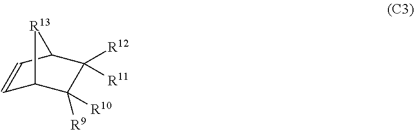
C1=CC2C([R11])([R12])C([R10])([R9])C1[R13]2
